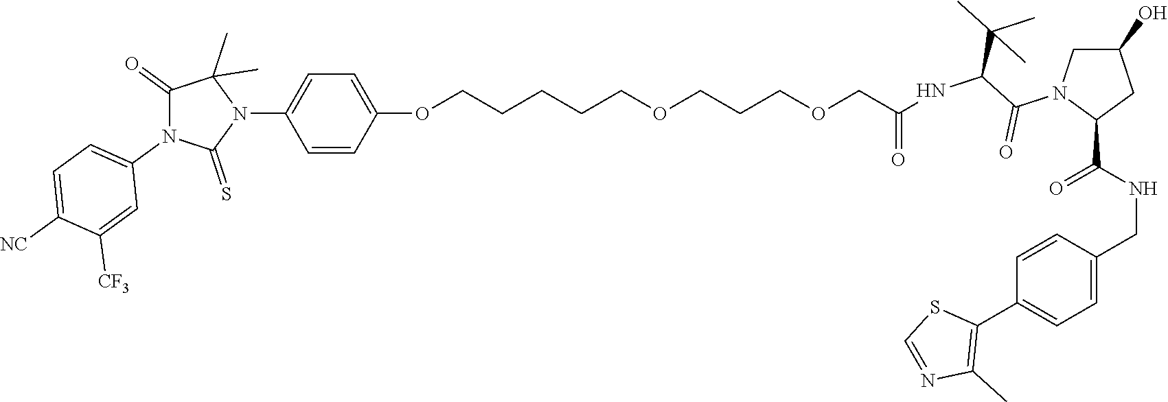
C1=CC(OCCCCCOCCCOCC(=O)NC(C(N2C(C(NCC3=CC=C(C4=C(C)N=CS4)C=C3)=O)CC(O)C2)=O)C(C)(C)C)=CC=C1N1C(C)(C)C(=O)N(C2=CC=C([NC])C([CF3])=C2)C1=S
